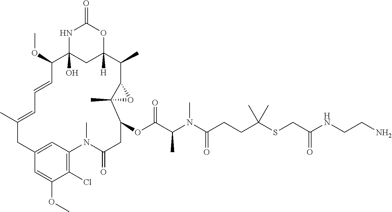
N1C2(O)CC([H])(OC1=O)C(C)C1C(C)(C(OC(C(N(C(CCC(SCC(NCCN)=O)(C)C)=O)C)C)=O)CC(=O)N(C)C3=C(Cl)C(OC)=CC(=C3)CC(C)=CC=CC2OC)O1
